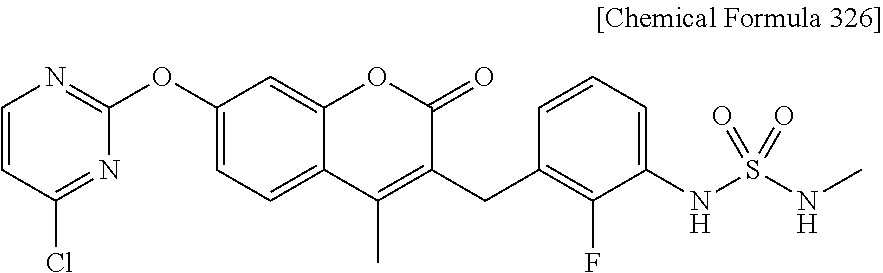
C1(OC2=NC=CC(Cl)=N2)=CC=C2C(=C1)OC(=O)C(CC1=C(F)C(NS(NC)(=O)=O)=CC=C1)=C2C
